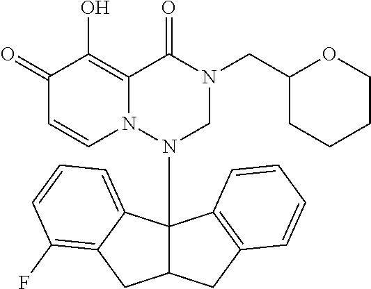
C1(=O)C=CN2C(=C1O)C(=O)N(CC1CCCCO1)CN2C12C(CC3=C1C=CC=C3)CC1=C(F)C=CC=C21
